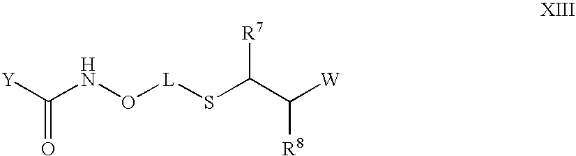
[Y]C(NO[L]SC(C([W])[R8])[R7])=O
